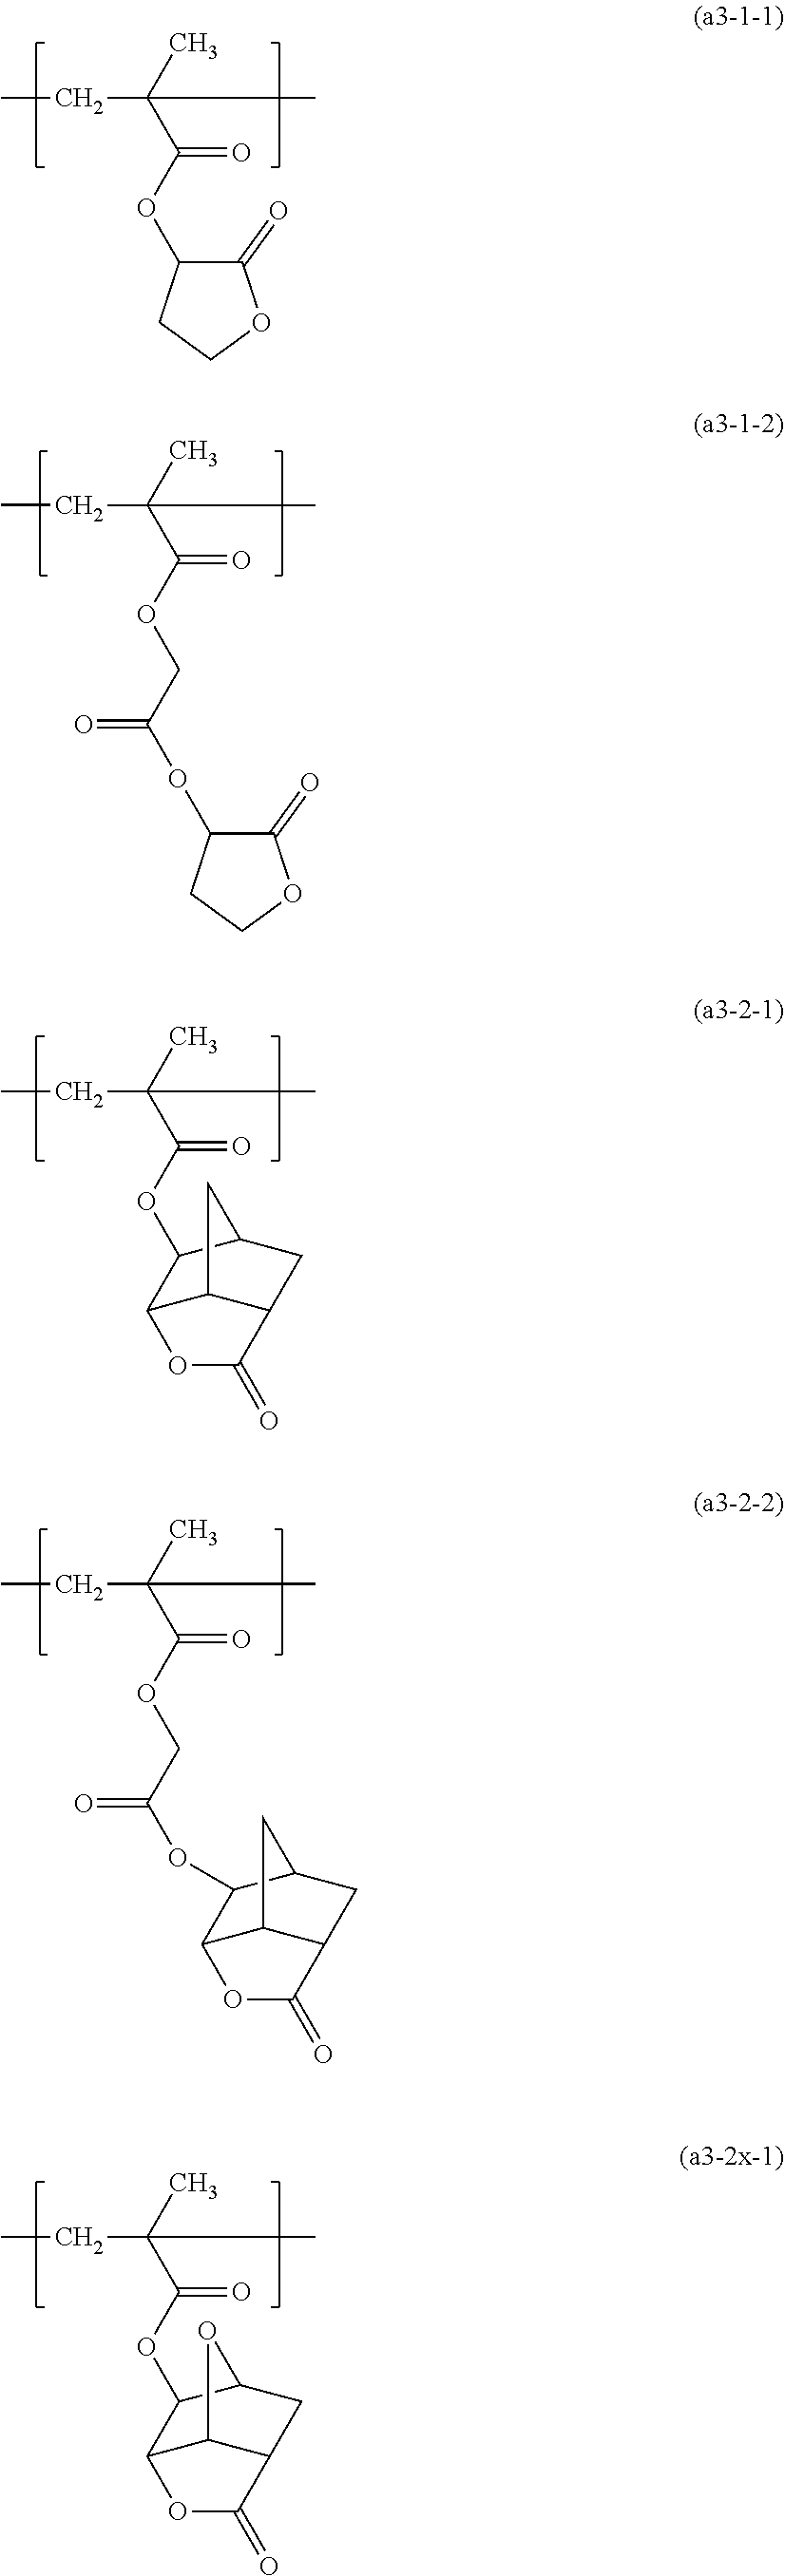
CCC(C(OC1C(=O)OCC1)=O)(C)C.CCC(C(OCC(OC1C(=O)OCC1)=O)=O)(C)C.CCC(C(OC1C2C3C(CC1O3)C(=O)O2)=O)(C)C.CCC(C(OCC(OC1C2C3C(CC1C3)C(=O)O2)=O)=O)(C)C.CCC(C(OC1C2C3C(CC1C3)C(=O)O2)=O)(C)C
